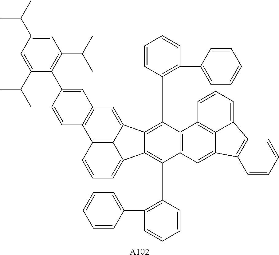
C12=C3C(=CC=C1)C1=C(C4=C(C5=CC=CC=C5)C=CC=C4)C4=C(C(C5=C(C6=CC=CC=C6)C=CC=C5)=C1C3=CC1=C2C=CC(C2=C(C(C)C)C=C(C(C)C)C=C2C(C)C)=C1)C1=C2C(=C4)C3=C(C2=CC=C1)C=CC=C3.[A102]
